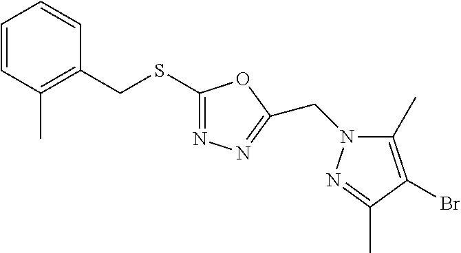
C1=CC(C)=C(CSC2=NN=C(CN3C(C)=C(Br)C(C)=N3)O2)C=C1
